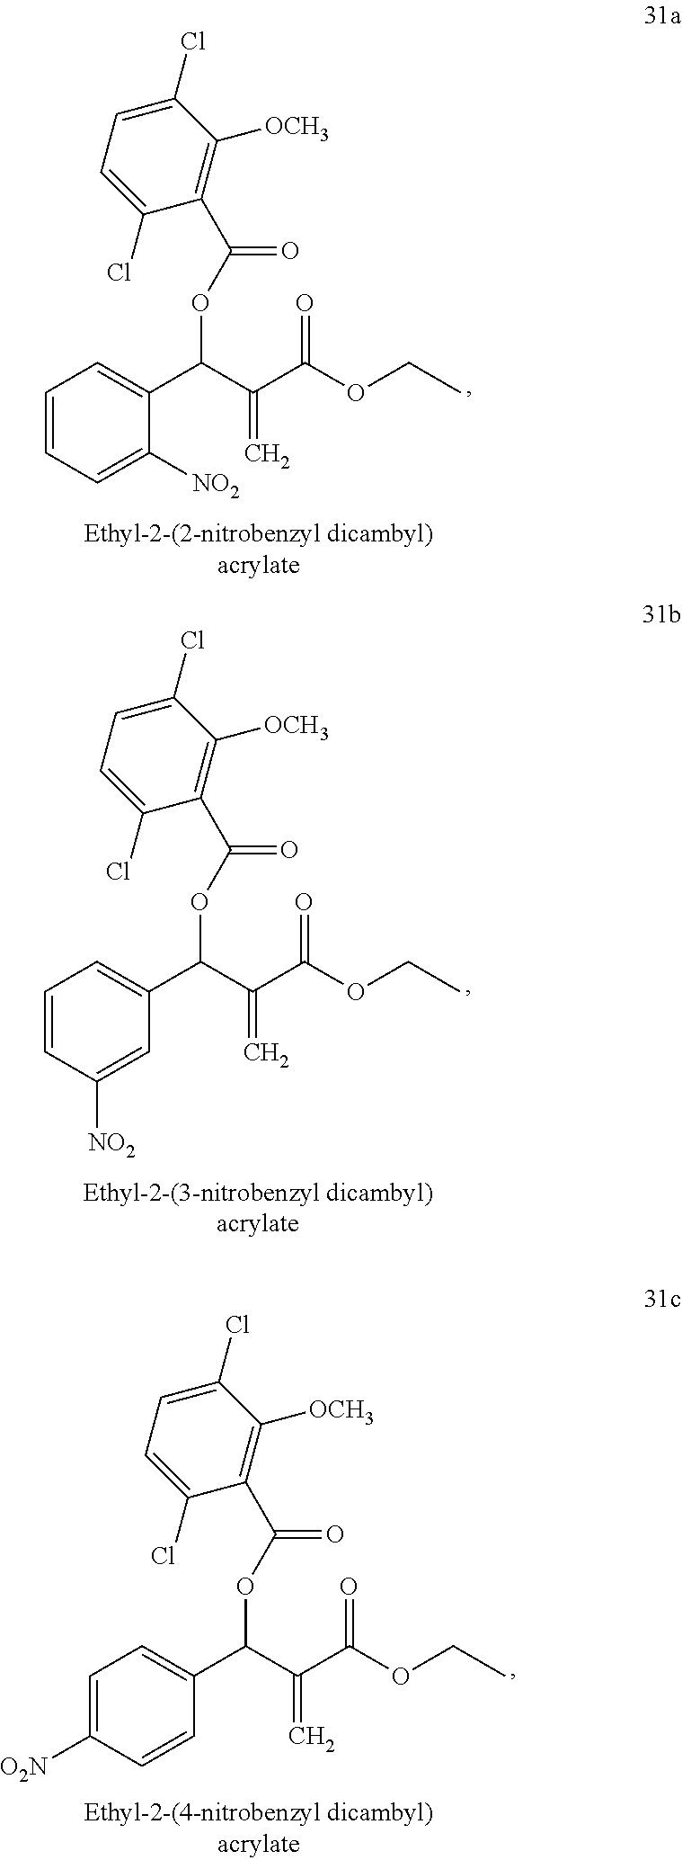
C1=CC=C([NO2])C(C(C(C(OCC)=O)=C)OC(C2=C([OCH3])C(Cl)=CC=C2Cl)=O)=C1.C1=CC([NO2])=CC(C(C(C(OCC)=O)=C)OC(C2=C([OCH3])C(Cl)=CC=C2Cl)=O)=C1.C1=C([O2N])C=CC(C(C(C(OCC)=O)=C)OC(C2=C([OCH3])C(Cl)=CC=C2Cl)=O)=C1
